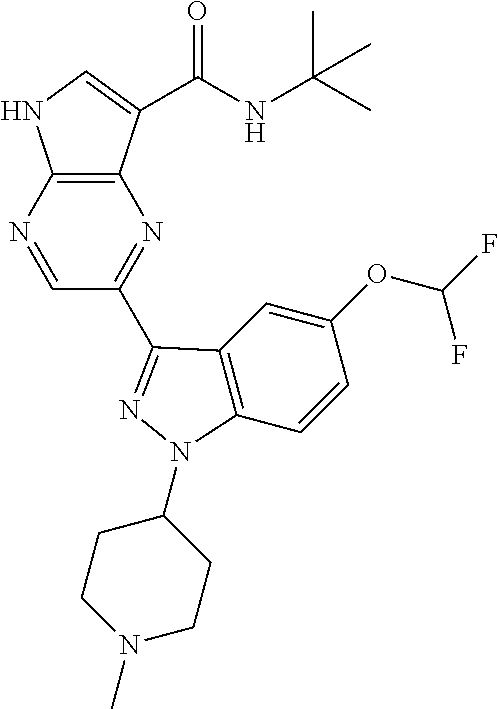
N1=CC(C2=NN(C3CCN(C)CC3)C3=C2C=C(OC(F)F)C=C3)=NC2=C1NC=C2C(NC(C)(C)C)=O
